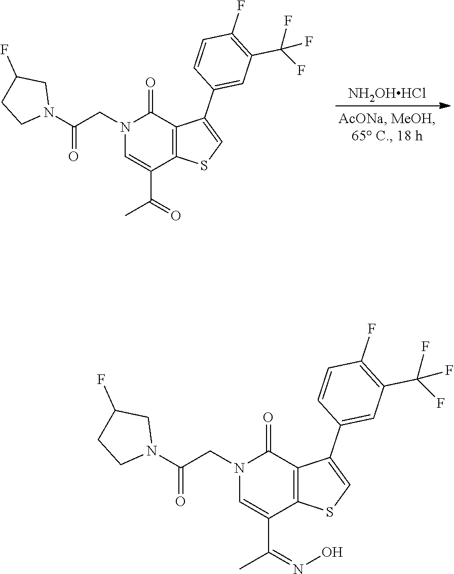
[NH2OHHCl].C1=CC(F)=C(C(F)(F)F)C=C1C1=CSC2=C1C(=O)N(CC(N1CC(F)CC1)=O)C=C2C(=O)C.C1=CC(F)=C(C(F)(F)F)C=C1C1=CSC2=C1C(=O)N(CC(N1CC(F)CC1)=O)C=C2C(=NO)C
